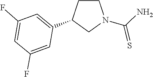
C1(C2=CC(F)=CC(F)=C2)CCN(C(N)=S)C1
